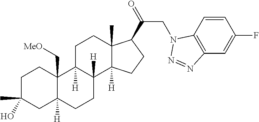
C1C(C)(O)CC2([H])C(C[MeO])(C1)C1([H])C([H])(CC2)C2([H])C(C)(CC1)C(C(=O)CN1C3=C(C=C(F)C=C3)N=N1)CC2
